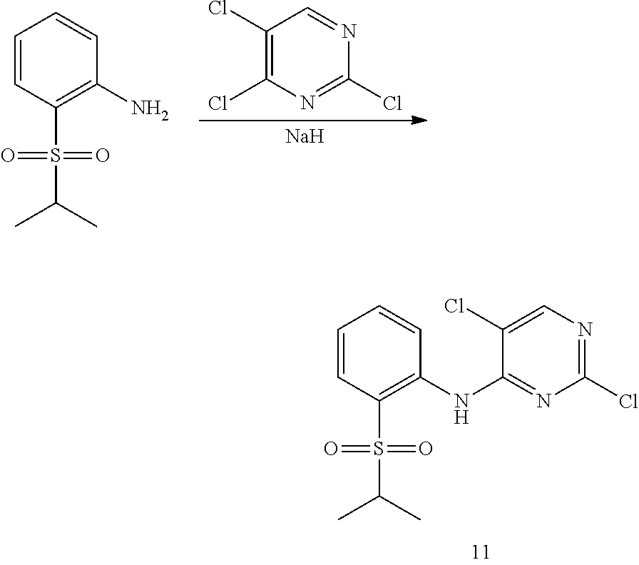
[Na].C1(Cl)=C(Cl)N=C(Cl)N=C1.C1=CC(S(C(C)C)(=O)=O)=C(N)C=C1.C1=CC(S(C(C)C)(=O)=O)=C(NC2=NC(Cl)=NC=C2Cl)C=C1
